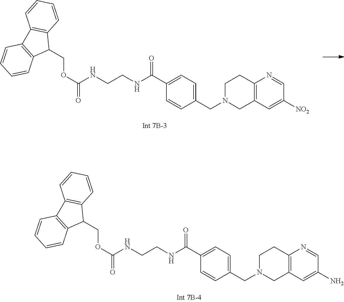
C12=C(C=C([NO2])C=N1)CN(CC1=CC=C(C(=O)NCCNC(OCC3C4=C(C5=C3C=CC=C5)C=CC=C4)=O)C=C1)CC2.C12=C(C=C(N)C=N1)CN(CC1=CC=C(C(=O)NCCNC(OCC3C4=C(C5=C3C=CC=C5)C=CC=C4)=O)C=C1)CC2
